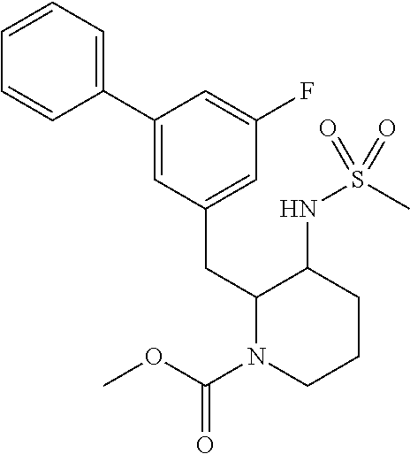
C1=CC=C(C2=CC(CC3N(C(=O)OC)CCCC3NS(C)(=O)=O)=CC(F)=C2)C=C1
